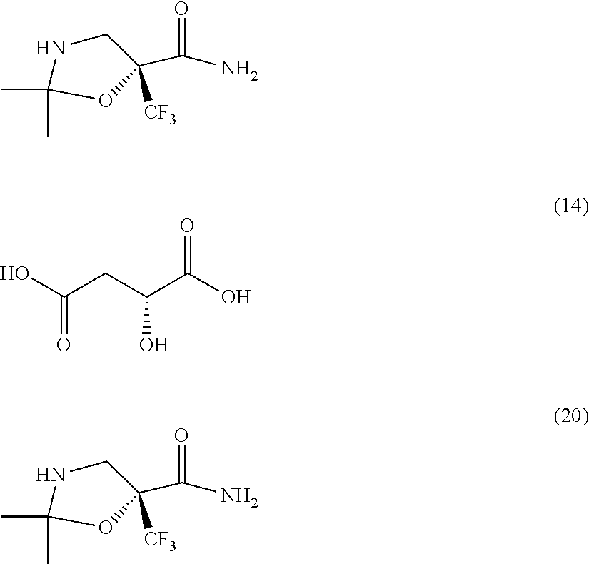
N1C(C)(C)OC(C(=O)N)([CF3])C1.OC(CC(C(O)=O)O)=O.N1C(C)(C)OC(C(=O)N)([CF3])C1
